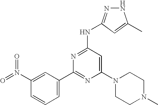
N1N=C(NC2=NC(C3=CC=CC(N(=O)=O)=C3)=NC(N3CCN(C)CC3)=C2)C=C1C
